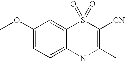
C12=CC=C(OC)C=C1S(=O)(=O)C([CN])=C(C)N2
